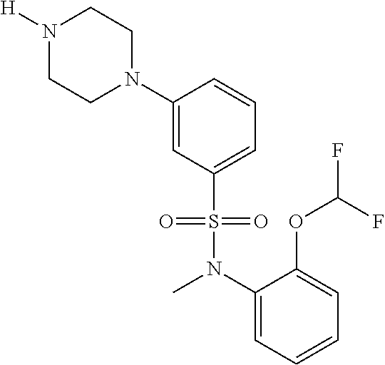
N1([H])CCN(C2=CC(S(=O)(=O)N(C3=CC=CC=C3OC(F)F)C)=CC=C2)CC1
